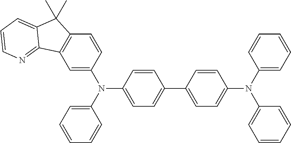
C1=C(N(C2=CC=C(C3=CC=C(N(C4=CC=CC=C4)C4=CC=CC=C4)C=C3)C=C2)C2=CC=CC=C2)C=CC2=C1C1=NC=CC=C1C2(C)C
